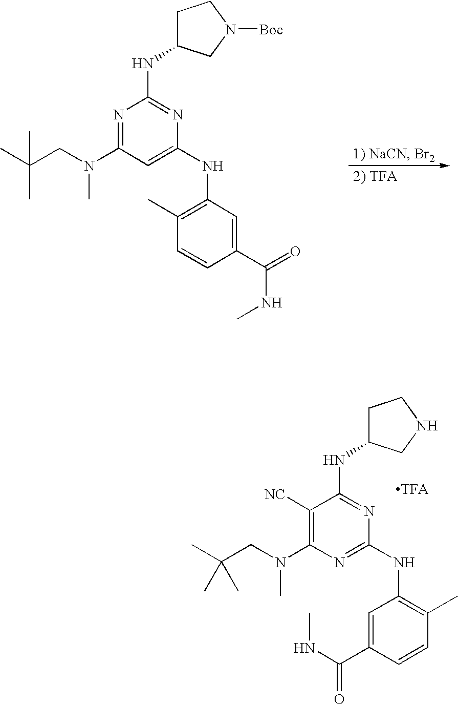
N1=C(N(CC(C)(C)C)C)C=C(NC2=C(C)C=CC(C(=O)NC)=C2)N=C1NC1CCN([Boc])C1.C1([NC])=C(N(CC(C)(C)C)C)N=C(NC2=C(C)C=CC(C(NC)=O)=C2)N=C1NC1CCNC1
